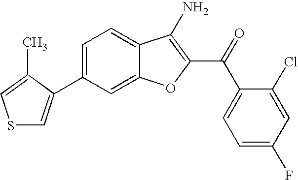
C1(C2=CSC=C2C)=CC=C2C(=C1)OC(C(C1=CC=C(F)C=C1Cl)=O)=C2N
